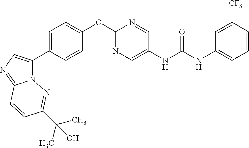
C1=C(C2=CN=C3N2N=C(C(C)(C)O)C=C3)C=CC(OC2=NC=C(NC(=O)NC3=CC=CC([CF3])=C3)C=N2)=C1
